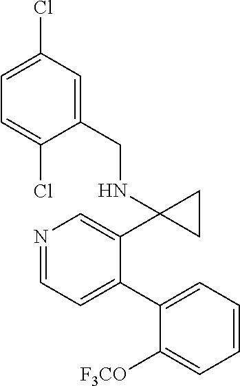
N1=CC=C(C2=CC=CC=C2[F3CO])C(C2(NCC3=CC(Cl)=CC=C3Cl)CC2)=C1
